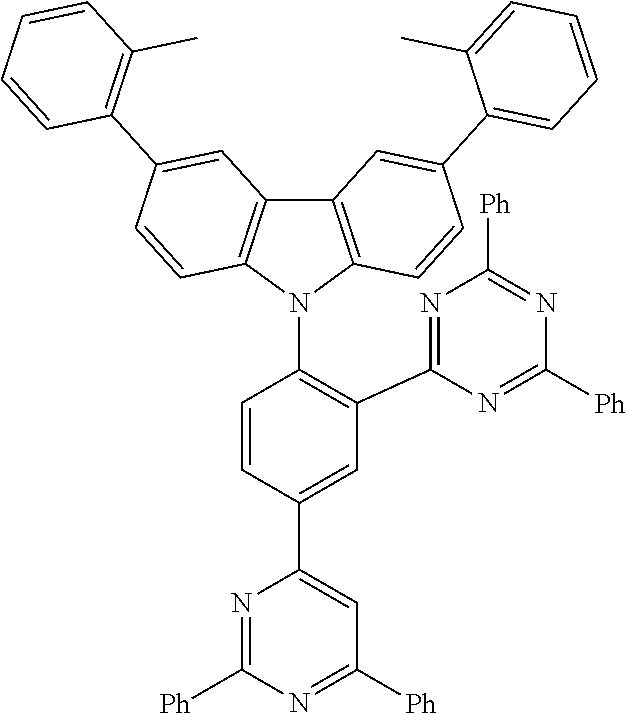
C1=C(C2=CC([Ph])=NC([Ph])=N2)C=CC(N2C3=C(C4=C2C=CC(C2=C(C)C=CC=C2)=C4)C=C(C2=CC=CC=C2C)C=C3)=C1C1=NC([Ph])=NC([Ph])=N1
